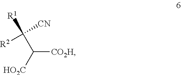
C([CO2H])([HO2C])C([R2])([CN])[R1]
